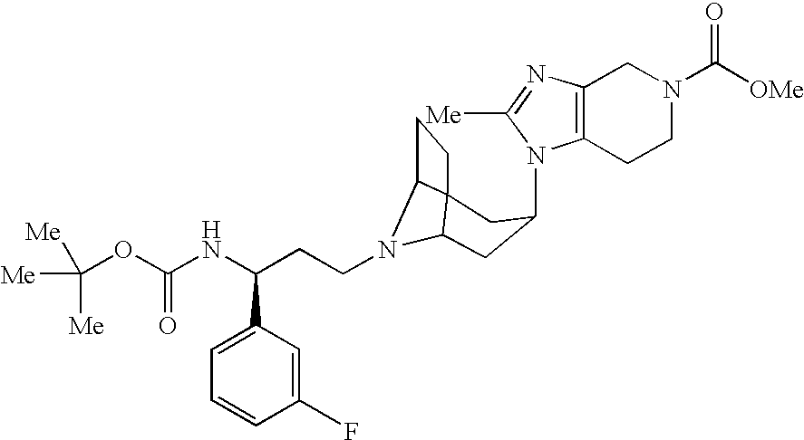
N1(C2CC3N(CCC(NC(OC([Me])([Me])[Me])=O)C4=CC=CC(F)=C4)C4C3(CC4)C2)C2=C(N=C1[Me])CN(C([OMe])=O)CC2
